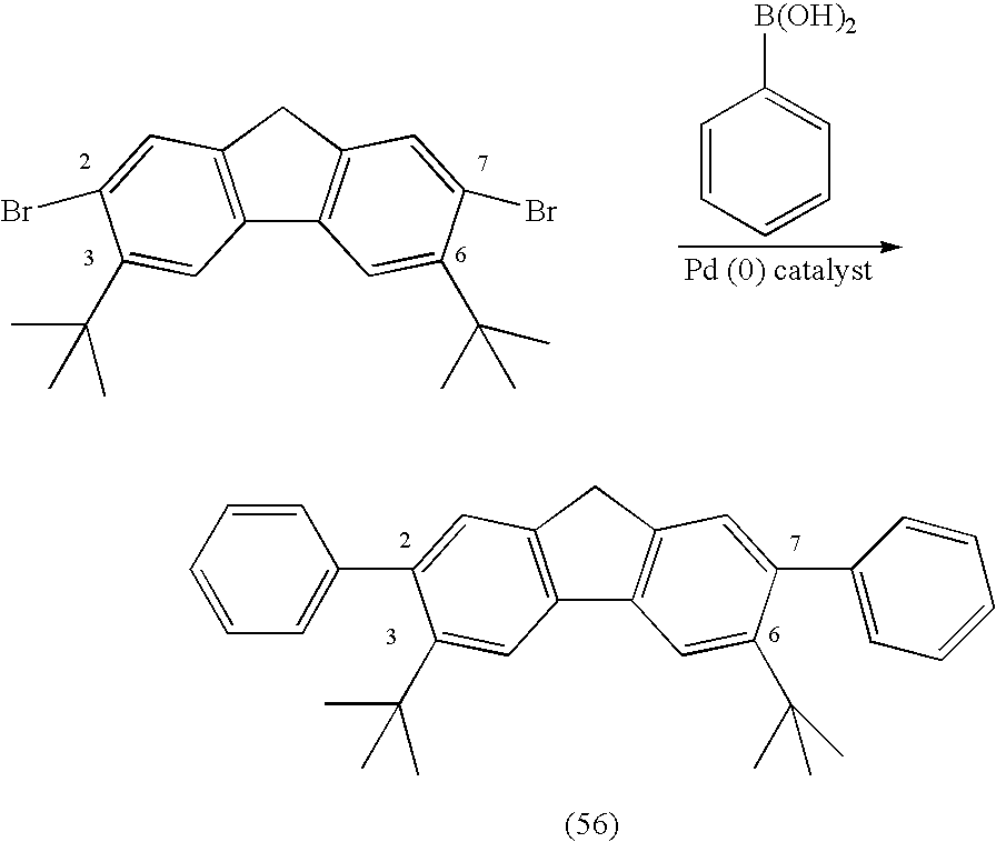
C12=C(CC3=C1C=C(C(C)(C)C)C(C1=CC=CC=C1)=C3)C=C(C1=CC=CC=C1)C(C(C)(C)C)=C2.C12=C(CC3=C1C=C(C(C)(C)C)C(Br)=C3)C=C(Br)C(C(C)(C)C)=C2.[B(OH)2]C1=CC=CC=C1
